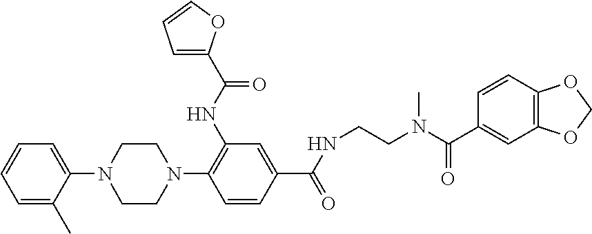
C1=C(C)C(N2CCN(C3=C(NC(C4=CC=CO4)=O)C=C(C(NCCN(C)C(=O)C4=CC5=C(C=C4)OCO5)=O)C=C3)CC2)=CC=C1
